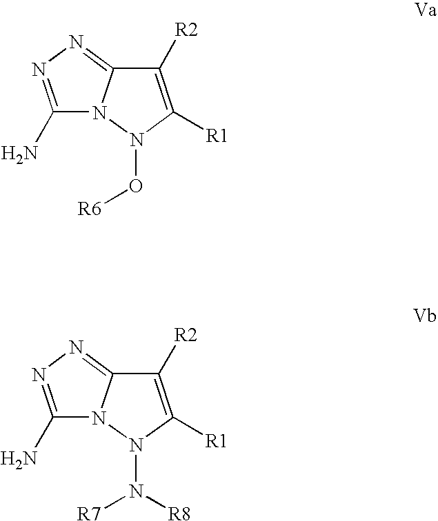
C1(N)=NN=C2N1N(O[R6])C([R1])=C2[R2].C1(N)=NN=C2N1N(N([R7])[R8])C([R1])=C2[R2]
